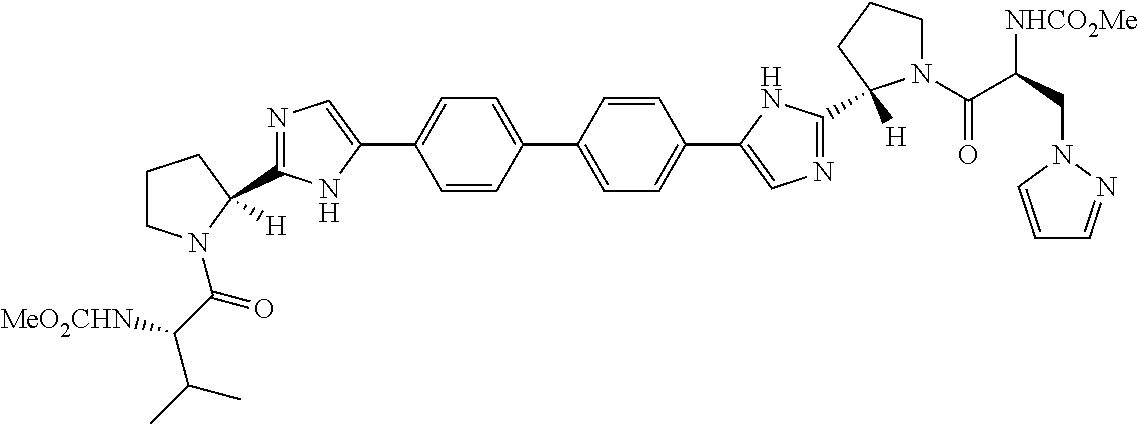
C1=CC(C2=CC=C(C3=CN=C(C4([H])N(C(C(CN5C=CC=N5)[NHCO2Me])=O)CCC4)N3)C=C2)=CC=C1C1=CN=C(C2([H])CCCN2C(C(C(C)C)[MeO2CHN])=O)N1
